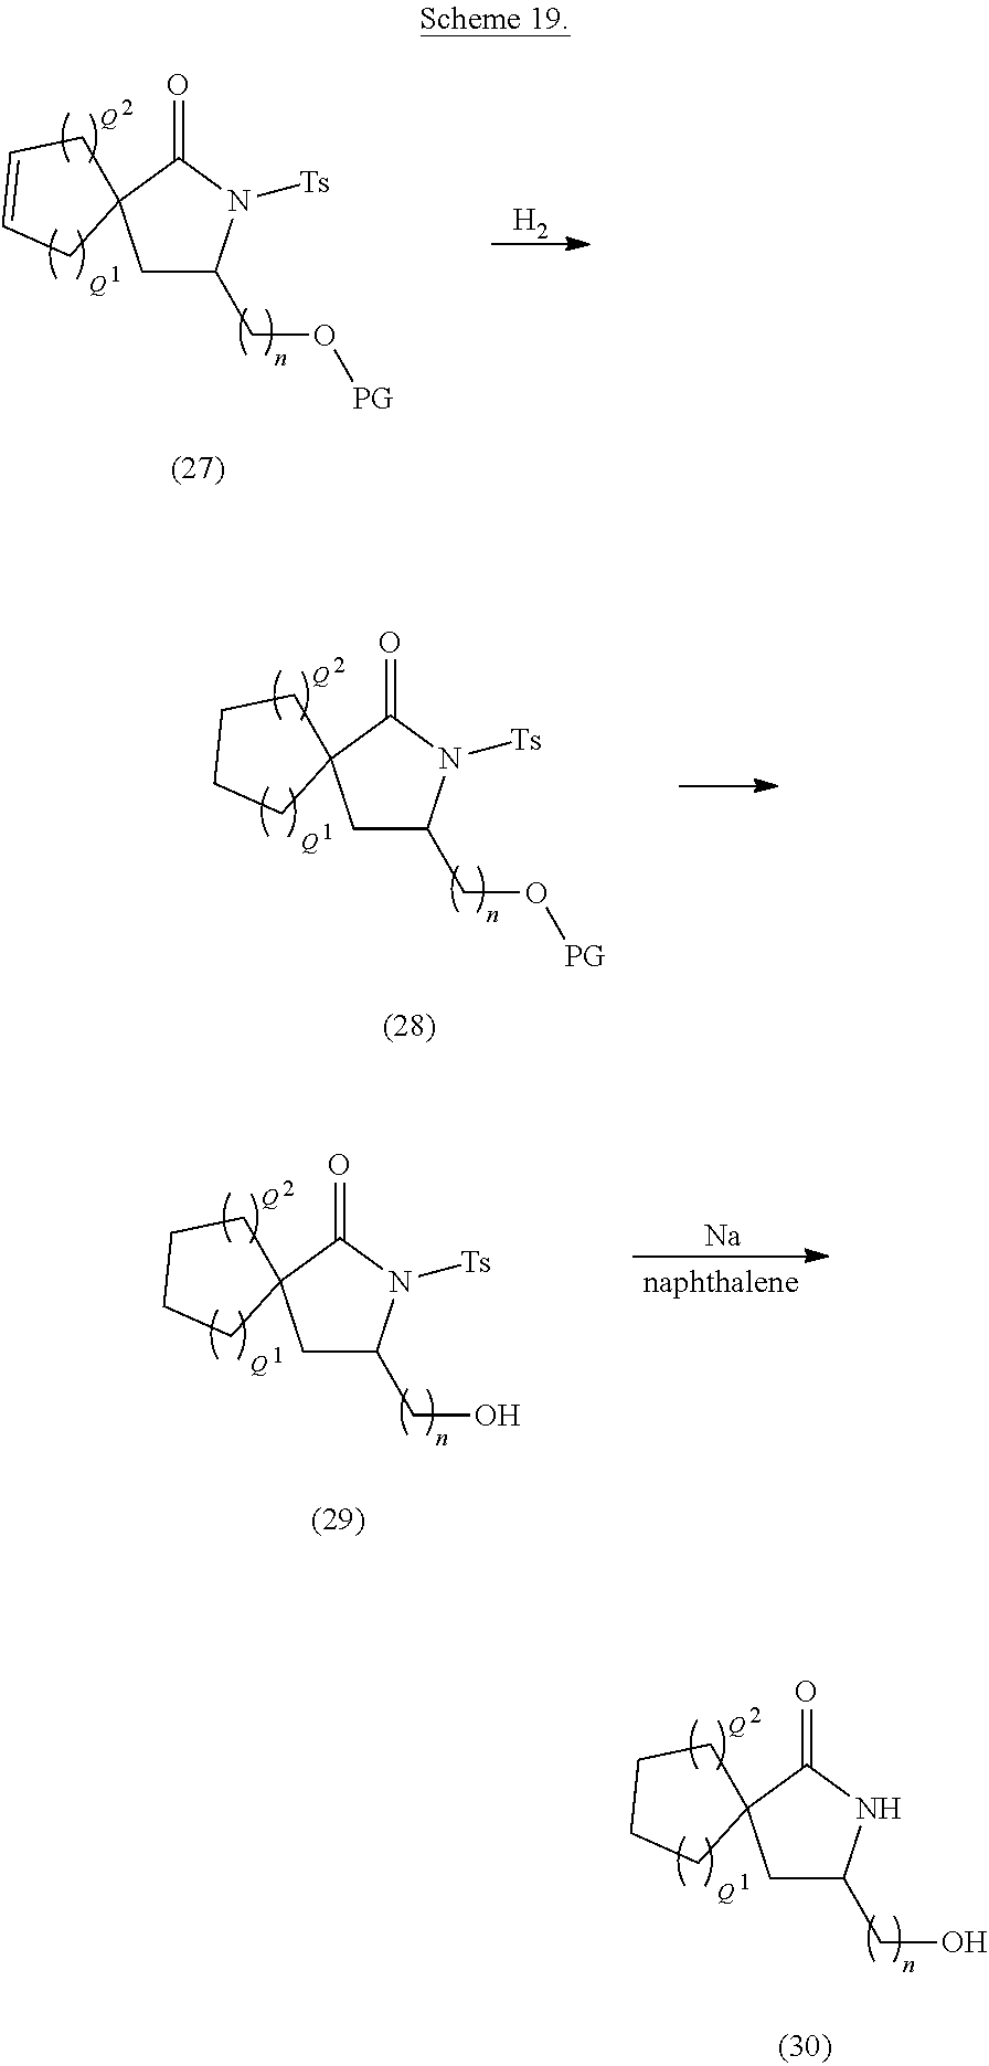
[Q].[Q].C1C(CO)NC(=O)C12CCCC2.[Q].[Q].C1C(CO[PG])N([Ts])C(=O)C12CC=CC2.[H2].[Q].[Q].C1C(CO[PG])N([Ts])C(=O)C12CCCC2.[Q].[Q].C1C(CO)N([Ts])C(=O)C12CCCC2.[Na]
